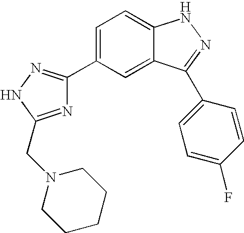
C1(C2=CC=C3C(=C2)C(C2=CC=C(F)C=C2)=NN3)=NNC(CN2CCCCC2)=N1
